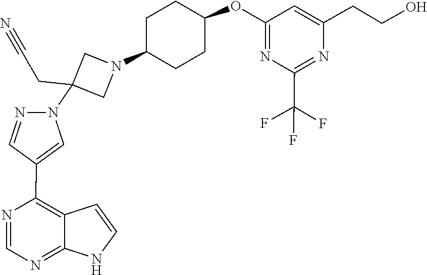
C1=NC(C2=CN(C3(CC#N)CN(C4CCC(OC5=NC(C(F)(F)F)=NC(CCO)=C5)CC4)C3)N=C2)=C2C(=N1)NC=C2
